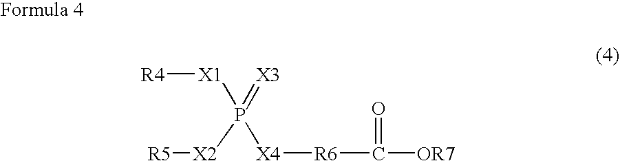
[R4][X1]P(=[X3])([X4][R6]C(=O)[OR7])[X2][R5]
